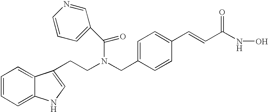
C1=CC=C2C(=C1)C(CCN(CC1=CC=C(C=CC(NO)=O)C=C1)C(C1=CC=CN=C1)=O)=CN2
